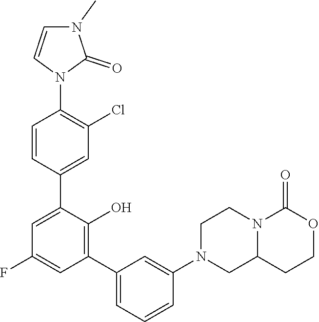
C12CN(C3=CC(C4=C(O)C(C5=CC(Cl)=C(N6C=CN(C)C6=O)C=C5)=CC(F)=C4)=CC=C3)CCN1C(=O)OCC2
